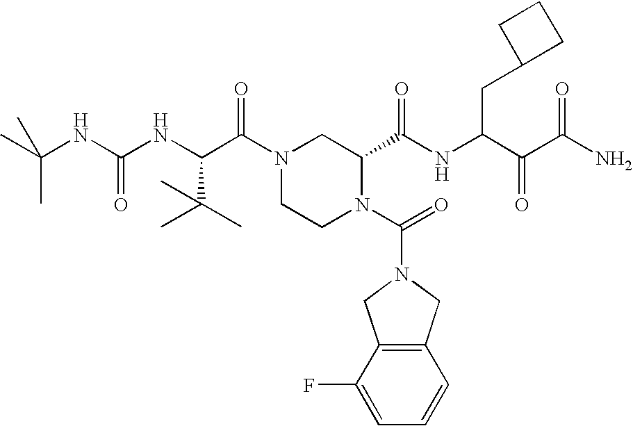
C12=C(C(F)=CC=C1)CN(C(=O)N1C(C(NC(C(C(N)=O)=O)CC3CCC3)=O)CN(C(C(NC(NC(C)(C)C)=O)C(C)(C)C)=O)CC1)C2
